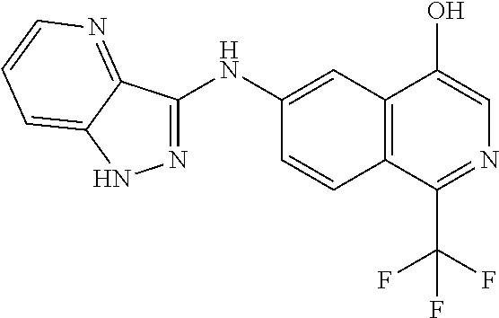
N1=C(NC2=CC3=C(C=C2)C(C(F)(F)F)=NC=C3O)C2=NC=CC=C2N1
